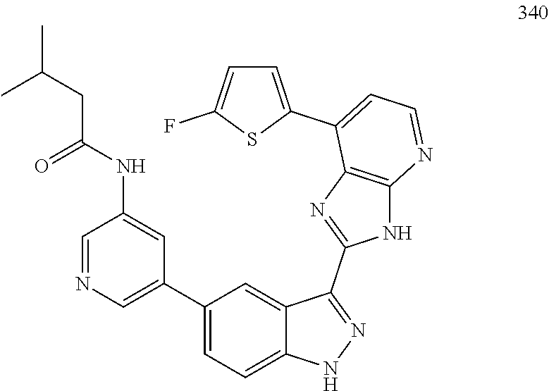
C1=NC=C(C2=CC=C3C(=C2)C(C2=NC4=C(N2)N=CC=C4C2=CC=C(F)S2)=NN3)C=C1NC(CC(C)C)=O
